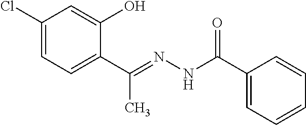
C1(Cl)=CC=C(C(=NNC(C2=CC=CC=C2)=O)C)C(O)=C1
